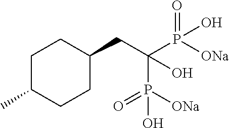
C1(CC(P([ONa])(=O)O)(P([ONa])(=O)O)O)CCC(C)CC1
